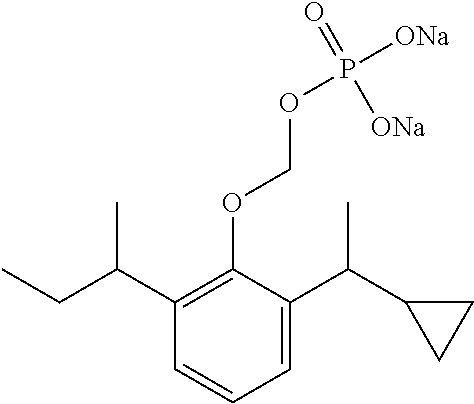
C1(C(CC)C)=C(OCOP([ONa])(=O)[ONa])C(C(C2CC2)C)=CC=C1
